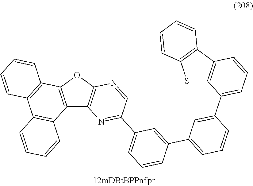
C12=C(OC3=C1N=C(C1=CC=CC(C4=CC=CC(C5=CC=CC6=C5SC5=C6C=CC=C5)=C4)=C1)C=N3)C1=C(C3=C2C=CC=C3)C=CC=C1
